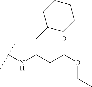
C(C(CC(OCC)=O)NC(C)C)C1CCCCC1
